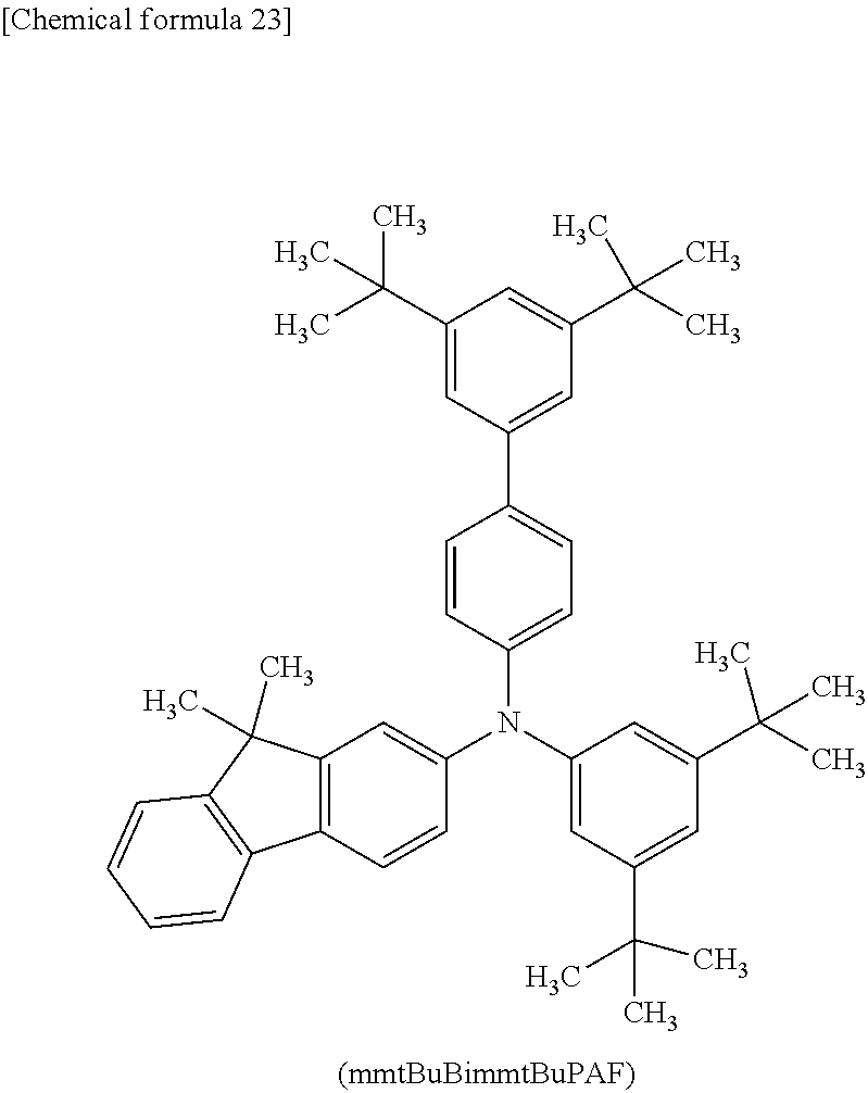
C1=CC(N(C2=CC(C(C)(C)C)=CC(C(C)(C)C)=C2)C2=CC=C(C3=CC(C(C)(C)C)=CC(C(C)(C)C)=C3)C=C2)=CC2=C1C1=C(C2(C)C)C=CC=C1
